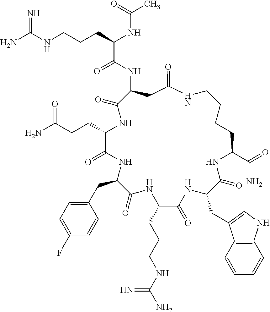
NC(NCCCC(NC(C)=O)C(=O)NC1CC(=O)NCCCCC(C(=O)N)NC(=O)C(CC2=CNC3=C2C=CC=C3)NC(=O)C(CCCNC(N)=N)NC(=O)C(CC2=CC=C(F)C=C2)NC(=O)C(CCC(=O)N)NC1=O)=N
